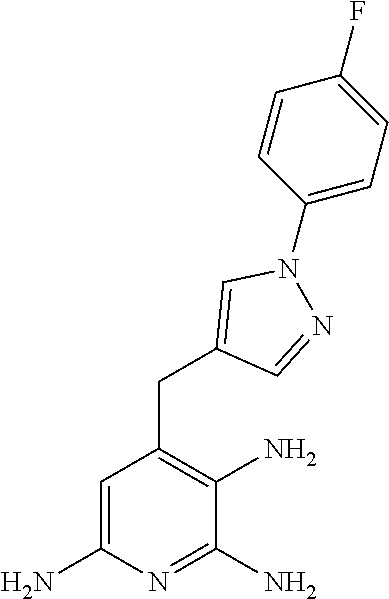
C1=C(N)N=C(N)C(N)=C1CC1=CN(C2=CC=C(F)C=C2)N=C1
